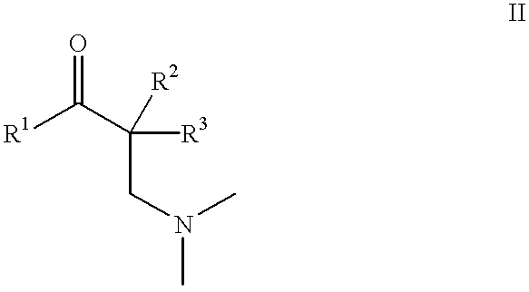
[R1]C(C([R3])([R2])CN(C)C)=O
